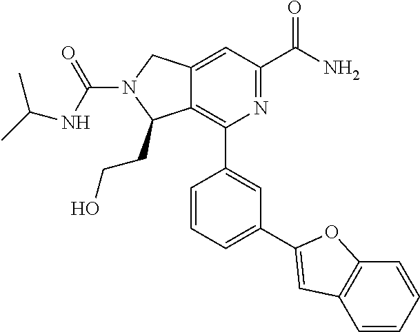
C12=CC(C(N)=O)=NC(C3=CC(C4=CC5=C(C=CC=C5)O4)=CC=C3)=C1C(CCO)N(C(NC(C)C)=O)C2
